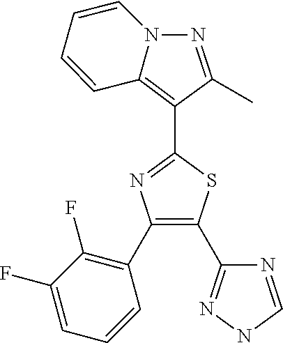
N1=C(C)C(C2=NC(C3=C(F)C(F)=CC=C3)=C(C3=NNC=N3)S2)=C2C=CC=CN12
